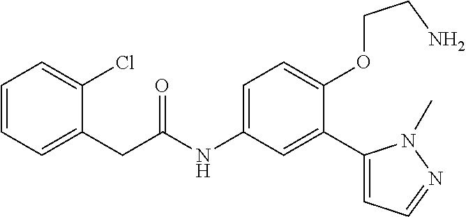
C1=C(CC(=O)NC2=CC=C(OCCN)C(C3=CC=NN3C)=C2)C(Cl)=CC=C1
